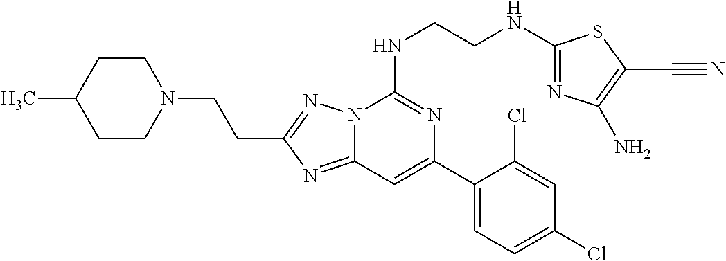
C12=NC(CCN3CCC(C)CC3)=NN1C(NCCNC1=NC(N)=C(C#N)S1)=NC(C1=CC=C(Cl)C=C1Cl)=C2
